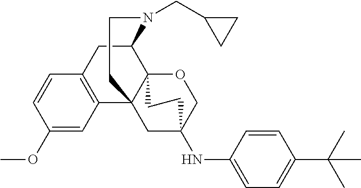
C1(OC)=CC2=C(C=C1)CC1C34OCC(NC5=CC=C(C(C)(C)C)C=C5)(CC23CCN1CC1CC1)CC4
